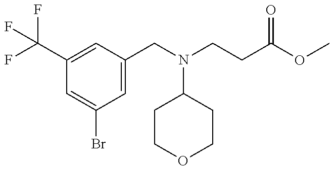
C1(C(F)(F)F)=CC(CN(C2CCOCC2)CCC(=O)OC)=CC(Br)=C1
